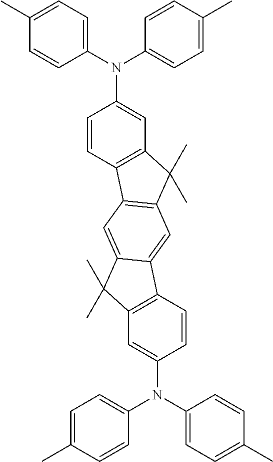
C1=CC2=C(C=C1N(C1=CC=C(C)C=C1)C1=CC=C(C)C=C1)C(C)(C)C1=C2C=C2C(=C1)C1=C(C2(C)C)C=C(N(C2=CC=C(C)C=C2)C2=CC=C(C)C=C2)C=C1
